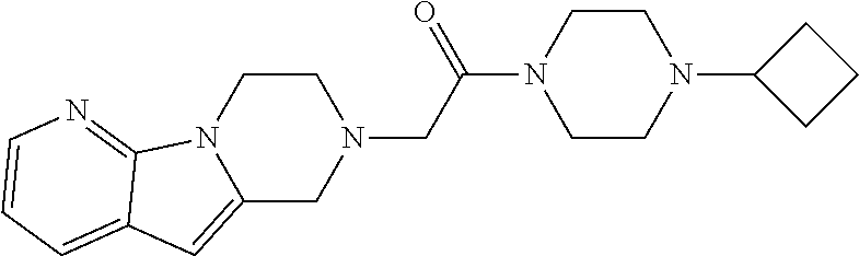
C1CN2C(=CC3=CC=CN=C23)CN1CC(N1CCN(C2CCC2)CC1)=O
